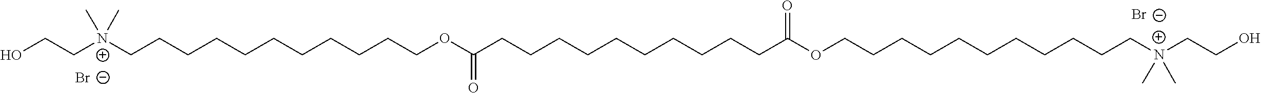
[Br-].[Br-].OCC[N+](CCCCCCCCCCCOC(CCCCCCCCCCC(OCCCCCCCCCCC[N+](CCO)(C)C)=O)=O)(C)C
